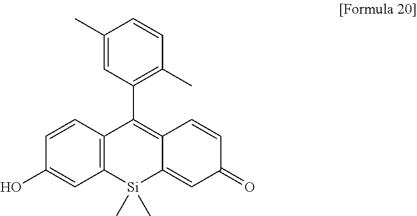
C1=CC2=C(C=C1O)[Si](C)(C)C1=CC(=O)C=CC1=C2C1=C(C)C=CC(C)=C1
